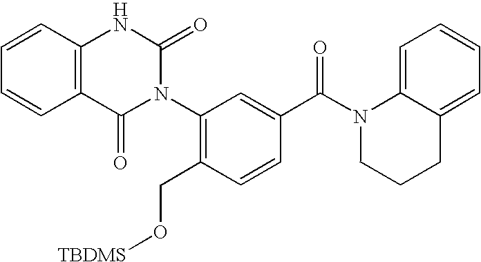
C12=C(C=CC=C1)NC(=O)N(C1=C(CO[TBDMS])C=CC(C(N3CCCC4=CC=CC=C34)=O)=C1)C2=O
